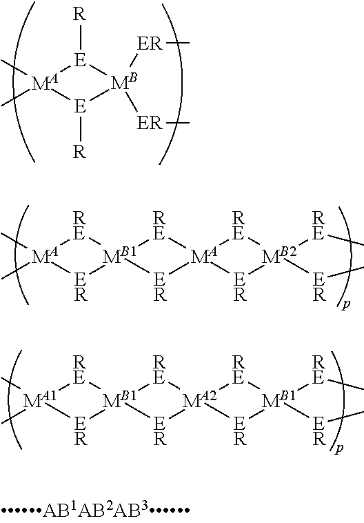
[MA]1(C)(C)[RE][MB1]2([ER]1)[RE][MA]1([ER]2)[RE][MB2]([RE]C)([ER]C)[ER]1.[MA]1(C)(C)[E]([R])[MB]([ER]C)([ER]C)[E]1[R].[MA1]1(C)(C)[RE][MB1]2([ER]1)[RE][MA2]1([ER]2)[RE][MB1]([RE]C)([ER]C)[ER]1
